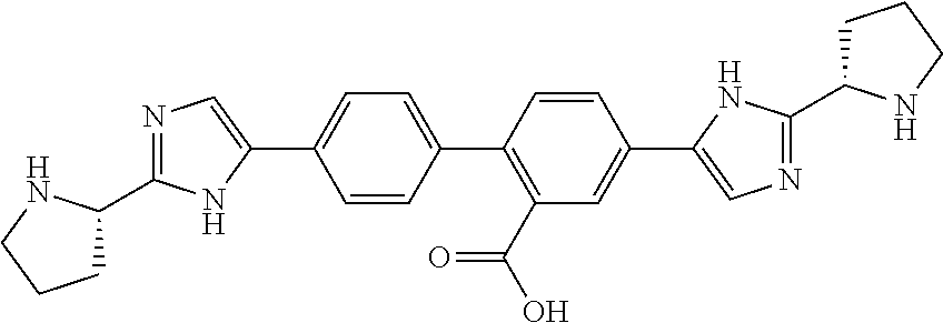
C1(C2=CN=C(C3CCCN3)N2)=CC=C(C2=C(C(O)=O)C=C(C3=CN=C(C4CCCN4)N3)C=C2)C=C1
